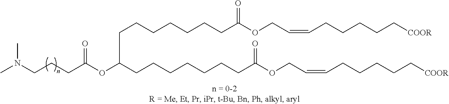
C(CCCCCC(OCC=CCCCCC[COOR])=O)CC(CCCCCCCC(OCC=CCCCCC[COOR])=O)OC(CCCN(C)C)=O
